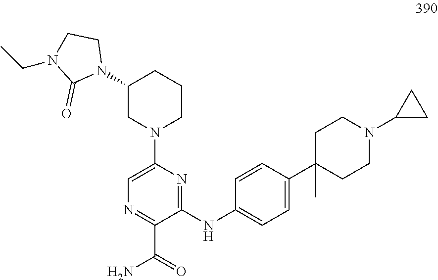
N1=C(C(=O)N)C(NC2=CC=C(C3(C)CCN(C4CC4)CC3)C=C2)=NC(N2CCCC(N3CCN(CC)C3=O)C2)=C1
